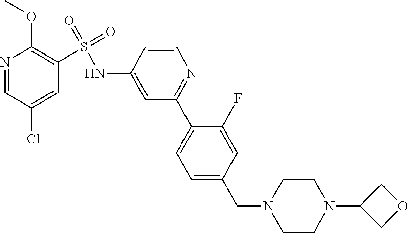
N1=CC(Cl)=CC(S(=O)(=O)NC2=CC(C3=CC=C(CN4CCN(C5COC5)CC4)C=C3F)=NC=C2)=C1OC
